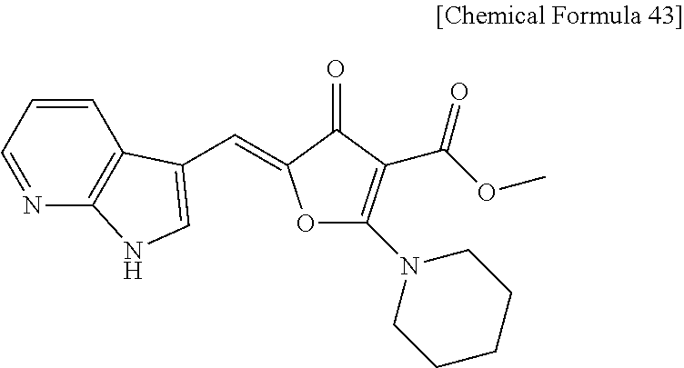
C1=CC=NC2=C1C(C=C1OC(N3CCCCC3)=C(C(OC)=O)C1=O)=CN2
